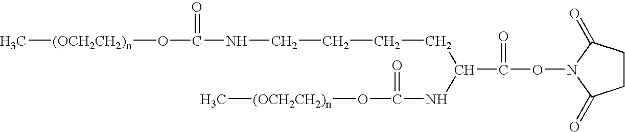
C1CC(=O)N(OC(=O)C(CCCCNC(O[(OCH2CH2)n]C)=O)NC(O[(OCH2CH2)n]C)=O)C1=O
